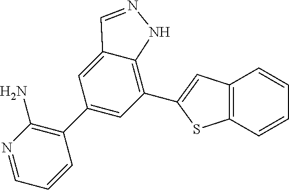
C1(C2=CC(C3=CC4=C(S3)C=CC=C4)=C3C(=C2)C=NN3)=C(N)N=CC=C1
